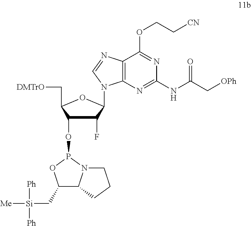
C1(F)C(OP2OC(C[Si]([Ph])([Ph])[Me])C3N2CCC3)C(C[DMTrO])OC1N1C2=C(N=C1)C(OCC[CN])=NC(NC(C[OPh])=O)=N2
